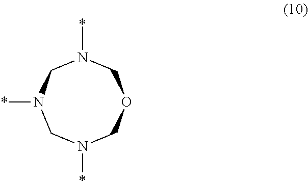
*N1CN(*)COCN(*)C1
